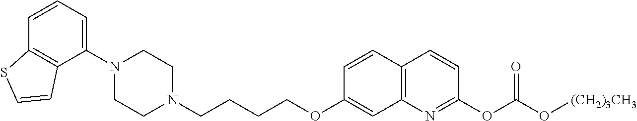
C1(N2CCN(CCCCOC3=CC4=C(C=C3)C=CC(OC(O[(CH2)3CH3])=O)=N4)CC2)=CC=CC2=C1C=CS2
